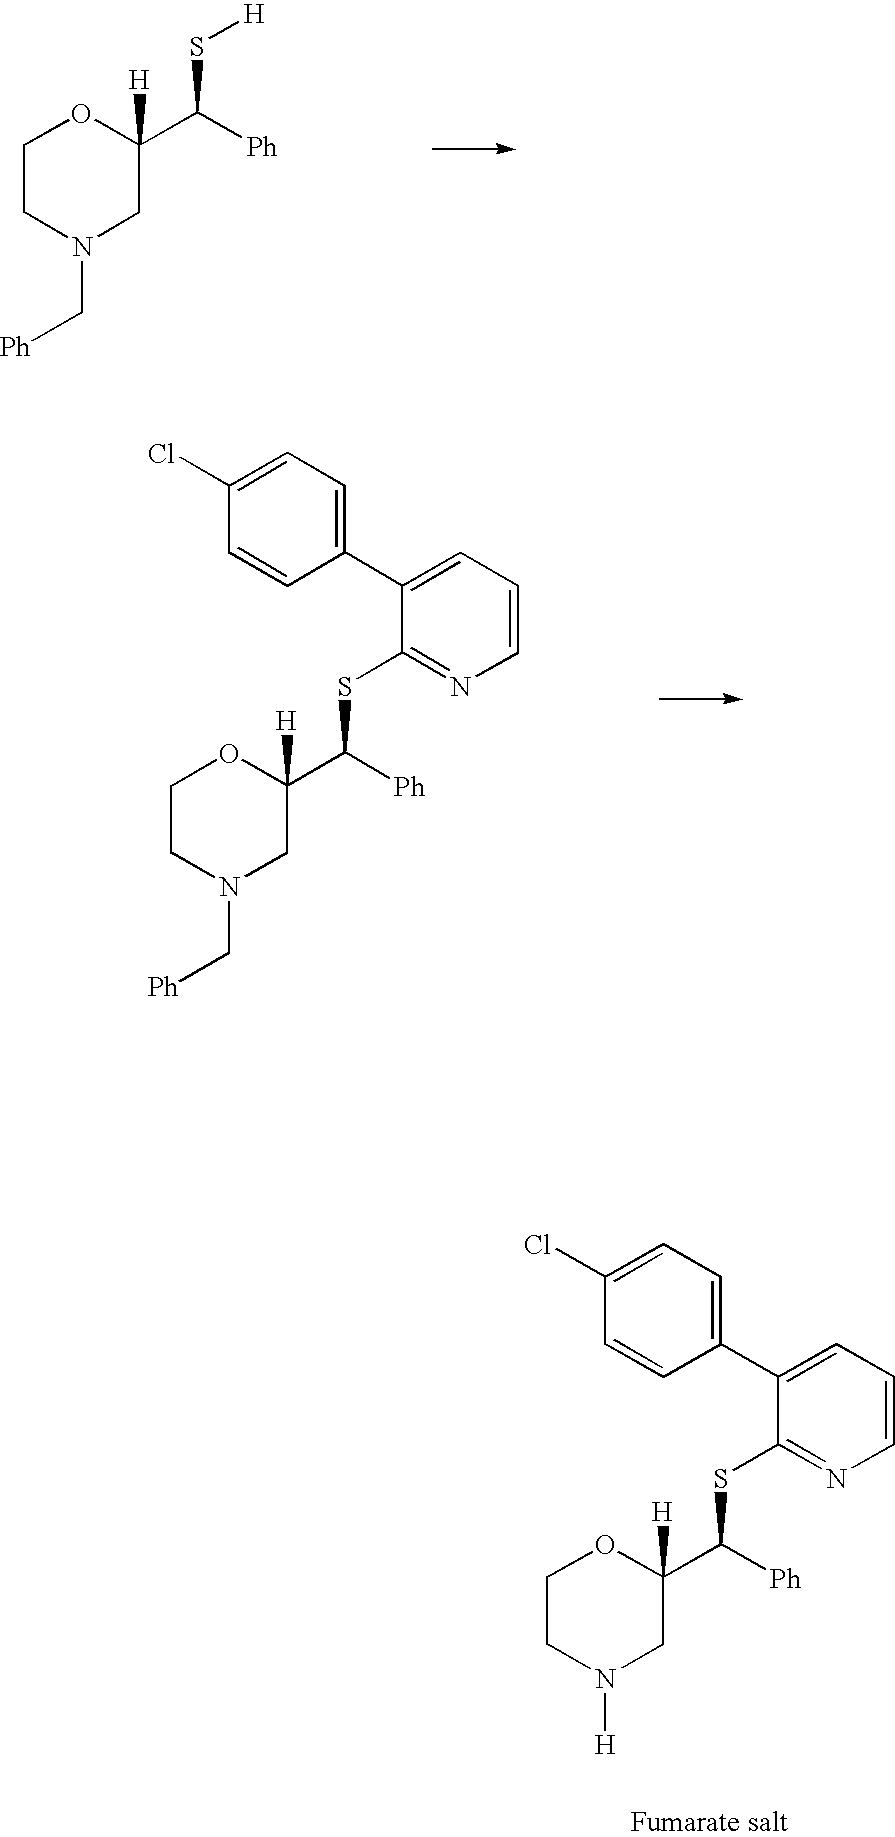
C1CN([H])CC(C([Ph])SC2=NC=CC=C2C2=CC=C(Cl)C=C2)([H])O1.C1CN(C[Ph])CC(C([Ph])S[H])([H])O1.C1CN(C[Ph])CC(C([Ph])SC2=NC=CC=C2C2=CC=C(Cl)C=C2)([H])O1
